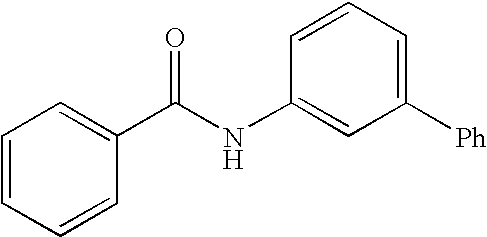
C1=CC=CC(C(NC2=CC([Ph])=CC=C2)=O)=C1
